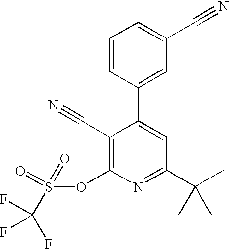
C1=CC(C2=CC(C(C)(C)C)=NC(OS(=O)(=O)C(F)(F)F)=C2C#N)=CC(C#N)=C1
